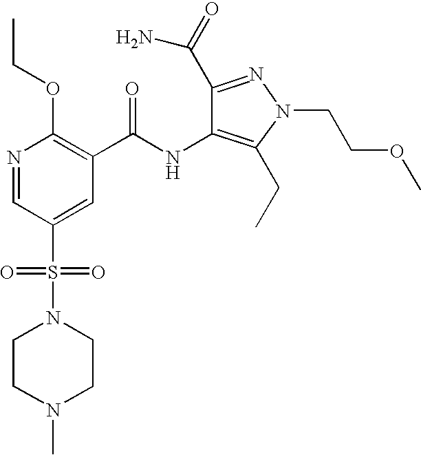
CCOC1=C(C(NC2=C(CC)N(CCOC)N=C2C(=O)N)=O)C=C(S(=O)(=O)N2CCN(C)CC2)C=N1
